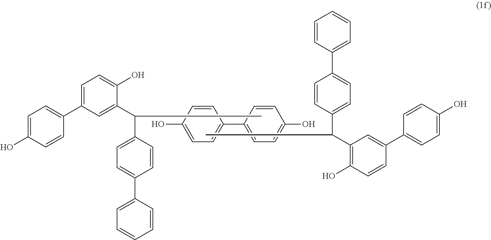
C1=C(O)C=CC(C2=CC=C(O)C(C(C3=CC=C(C4=CC=CC=C4)C=C3)C)=C2)=C1.C1(C2=CC=C(O)C=C2)=CC=C(O)C=C1.C1=C(O)C=CC(C2=CC(C(C3=CC=C(C4=CC=CC=C4)C=C3)C)=C(O)C=C2)=C1
